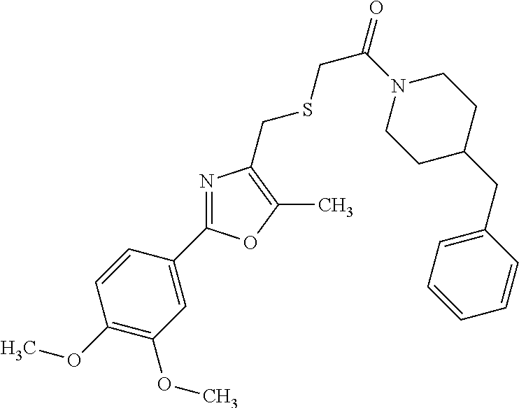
C1(OC)=C(OC)C=C(C2=NC(CSCC(=O)N3CCC(CC4=CC=CC=C4)CC3)=C(C)O2)C=C1
